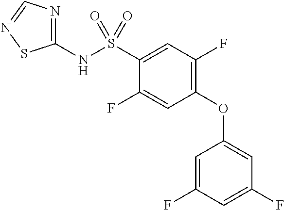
C1(NS(C2=CC(F)=C(OC3=CC(F)=CC(F)=C3)C=C2F)(=O)=O)=NC=NS1
